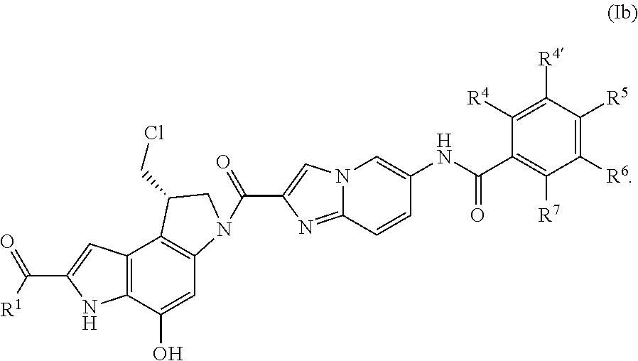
C12=C(C(O)=CC3=C1C(CCl)CN3C(=O)C1=CN3C(=N1)C=CC(NC(C1=C([R7])C([R6])=C([R5])C([R4])=C1[R4])=O)=C3)NC(C([R1])=O)=C2
